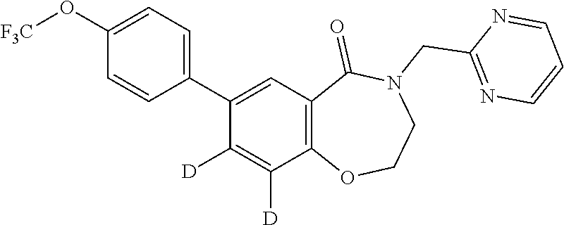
C1=C(O[F3C])C=CC(C2=CC3=C(C([D])=C2[D])OCCN(CC2=NC=CC=N2)C3=O)=C1
